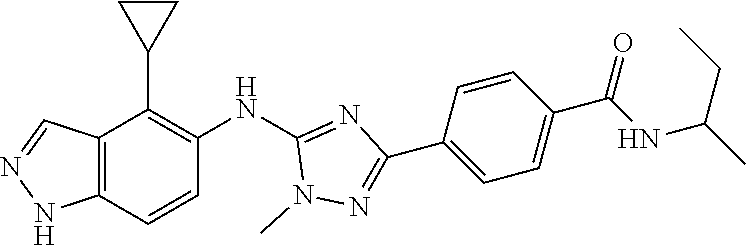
C12=C(C=CC(NC3=NC(C4=CC=C(C(NC(C)CC)=O)C=C4)=NN3C)=C1C1CC1)NN=C2
